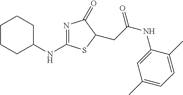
N1=C(NC2CCCCC2)SC(CC(NC2=CC(C)=CC=C2C)=O)C1=O
